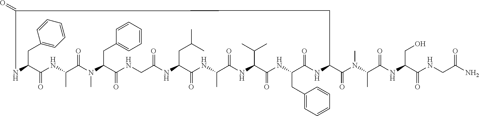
N1C(CC2=CC=CC=C2)C(=O)NC(C)C(=O)N(C)C(CC2=CC=CC=C2)C(=O)NCC(=O)NC(CC(C)C)C(=O)NC(C)C(=O)NC(C(C)C)C(=O)NC(CC2=CC=CC=C2)C(=O)NC(C(=O)N(C)C(C)C(=O)NC(CO)C(=O)NCC(N)=O)CC1=O
